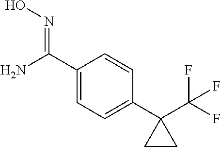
C1(C(N)=NO)=CC=C(C2(C(F)(F)F)CC2)C=C1
